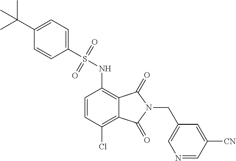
C1=CC(Cl)=C2C(=C1NS(C1=CC=C(C(C)(C)C)C=C1)(=O)=O)C(=O)N(CC1=CN=CC([CN])=C1)C2=O
